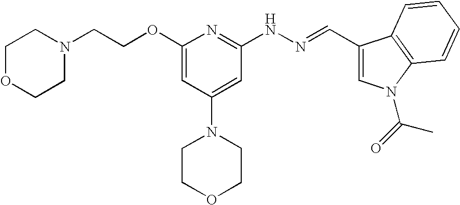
C(OC1=CC(N2CCOCC2)=CC(NN=CC2=CN(C(=O)C)C3=C2C=CC=C3)=N1)CN1CCOCC1
